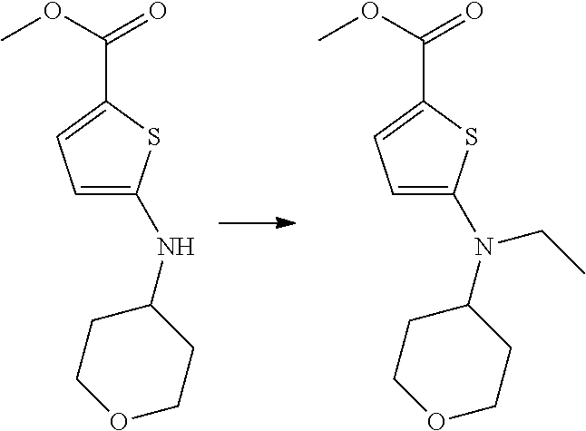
O1CCC(NC2=CC=C(C(=O)OC)S2)CC1.O1CCC(N(C2=CC=C(C(=O)OC)S2)CC)CC1
